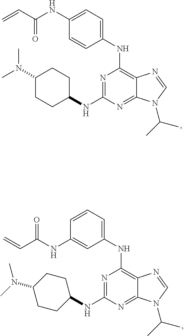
C1(NC2=C3C(=NC(NC4CCC(N(C)C)CC4)=N2)N(C(C)C)C=N3)=CC=C(NC(C=C)=O)C=C1.C1(NC2=C3C(=NC(NC4CCC(N(C)C)CC4)=N2)N(C(C)C)C=N3)=CC=CC(NC(C=C)=O)=C1
